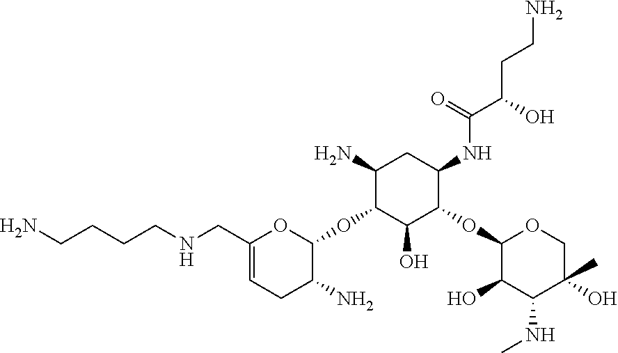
C1(N)C(OC2OC(CNCCCCN)=CCC2N)C(O)C(OC2C(O)C(NC)C(O)(C)CO2)C(NC(C(O)CCN)=O)C1
